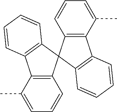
C12=C(C3(C4=C1C=CC=C4)C1=C(C4=C3C=CC=C4C)C=CC=C1)C=CC=C2C
